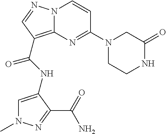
C1=C(NC(=O)C2=C3N(C=CC(N4CCNC(=O)C4)=N3)N=C2)C(C(=O)N)=NN1C
